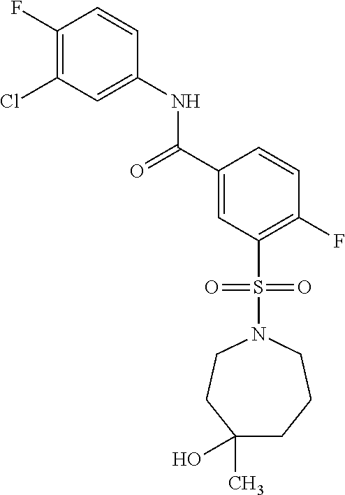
C1(F)=C(Cl)C=C(NC(=O)C2=CC(S(=O)(=O)N3CCC(C)(O)CCC3)=C(F)C=C2)C=C1
